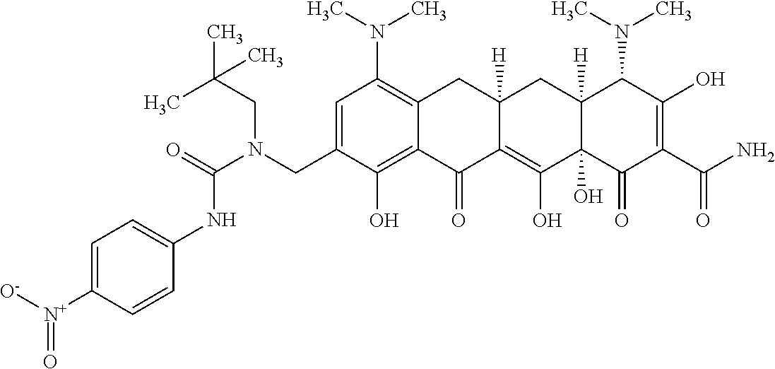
C1=C(CN(C(=O)NC2=CC=C([N+]([O-])=O)C=C2)CC(C)(C)C)C(O)=C2C(=C1N(C)C)CC1([H])C(=C(O)C3(O)C([H])(C1)C(N(C)C)C(O)=C(C(N)=O)C3=O)C2=O
